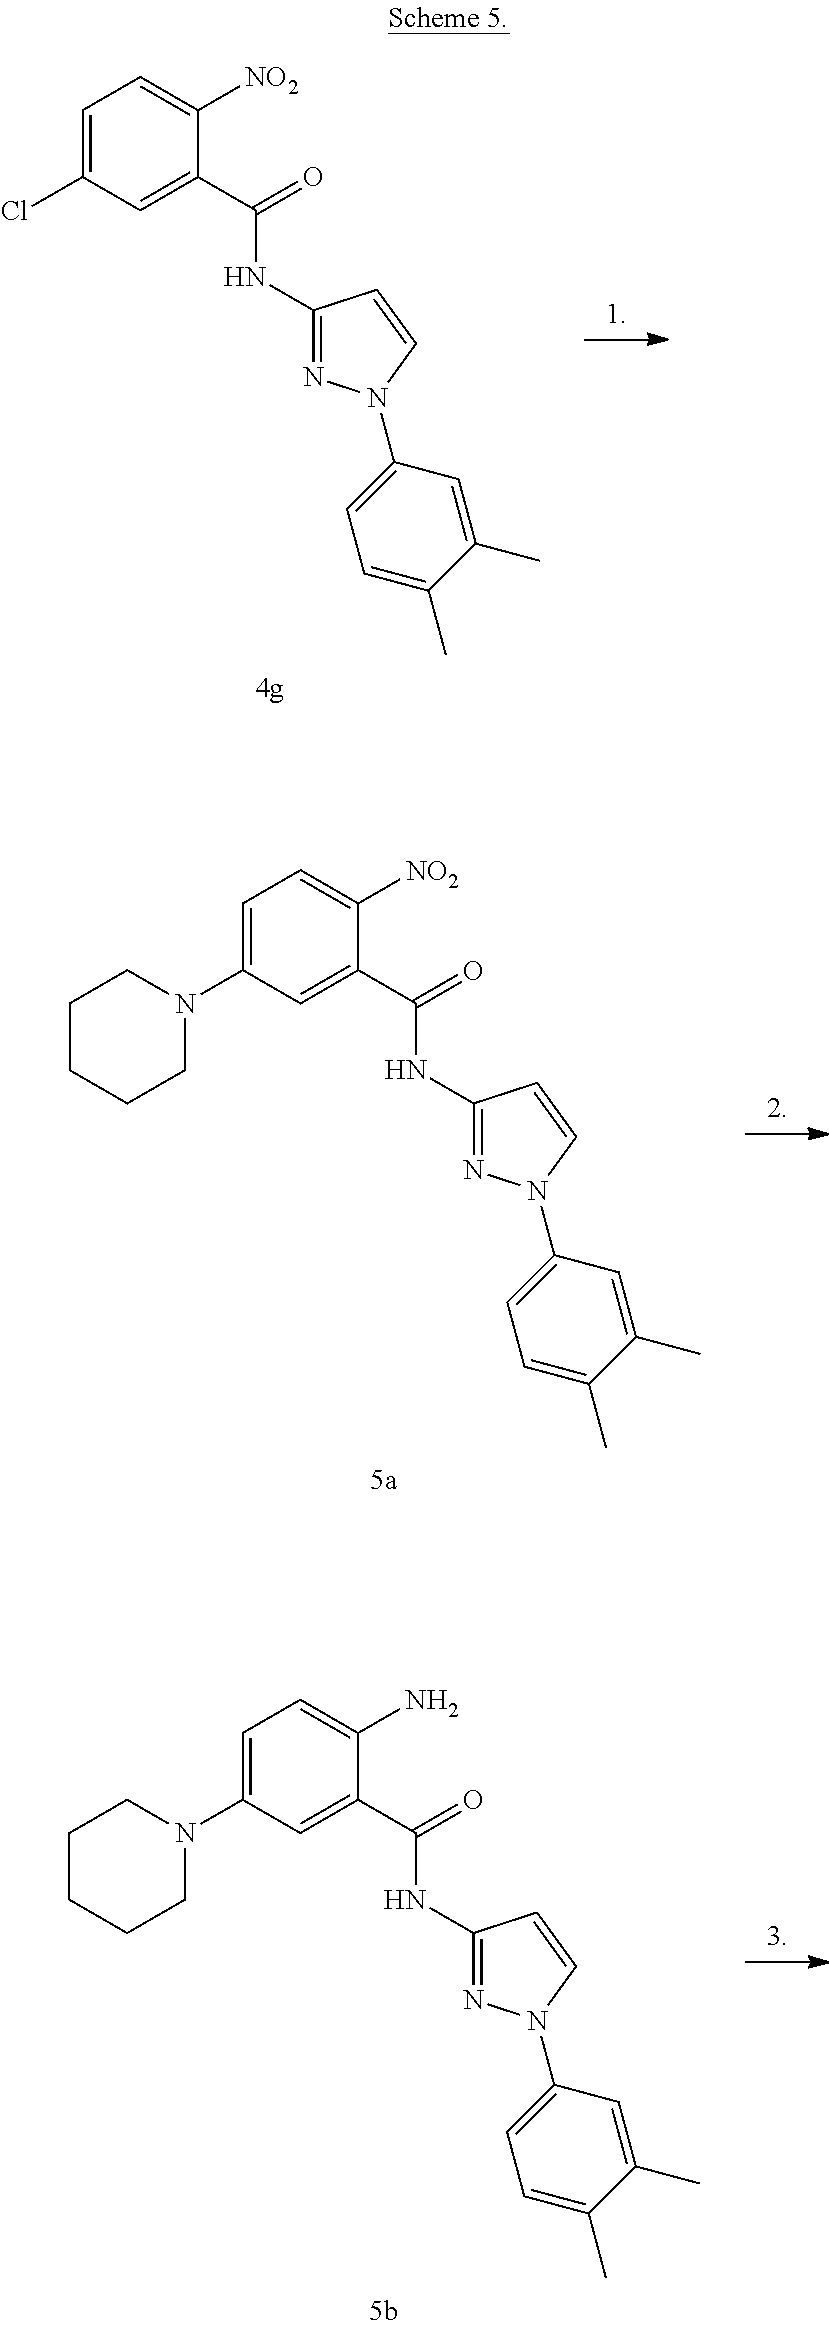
[NO2]C1=CC=C(Cl)C=C1C(=O)NC1=NN(C2=CC=C(C)C(C)=C2)C=C1.[NO2]C1=CC=C(N2CCCCC2)C=C1C(=O)NC1=NN(C2=CC=C(C)C(C)=C2)C=C1.NC1=CC=C(N2CCCCC2)C=C1C(=O)NC1=NN(C2=CC=C(C)C(C)=C2)C=C1
